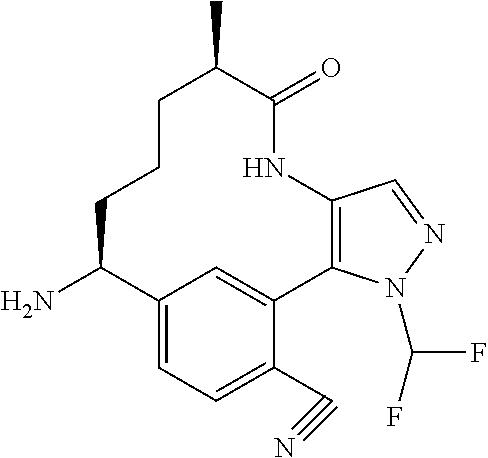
NC1CCCC(C)C(=O)NC2=C(C3=CC1=CC=C3C#N)N(C(F)F)N=C2
